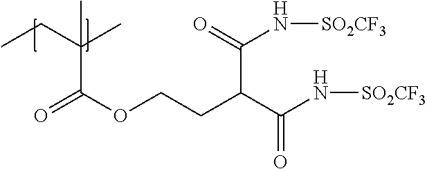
C(C(OCCC(C(N[SO2CF3])=O)C(N[SO2CF3])=O)=O)(CC)(C)C
